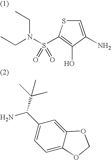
C1=C(N)C(O)=C(S(=O)(N(CC)CC)=O)S1.NC(C1=CC=C2C(=C1)OCO2)C(C)(C)C
